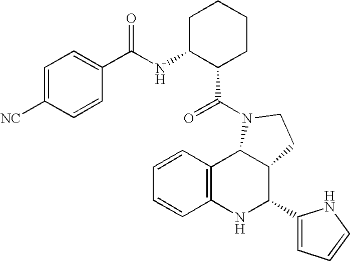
C12=C(NC(C3=CC=CN3)C3C1N(C(=O)C1C(NC(=O)C4=CC=C([NC])C=C4)CCCC1)CC3)C=CC=C2
